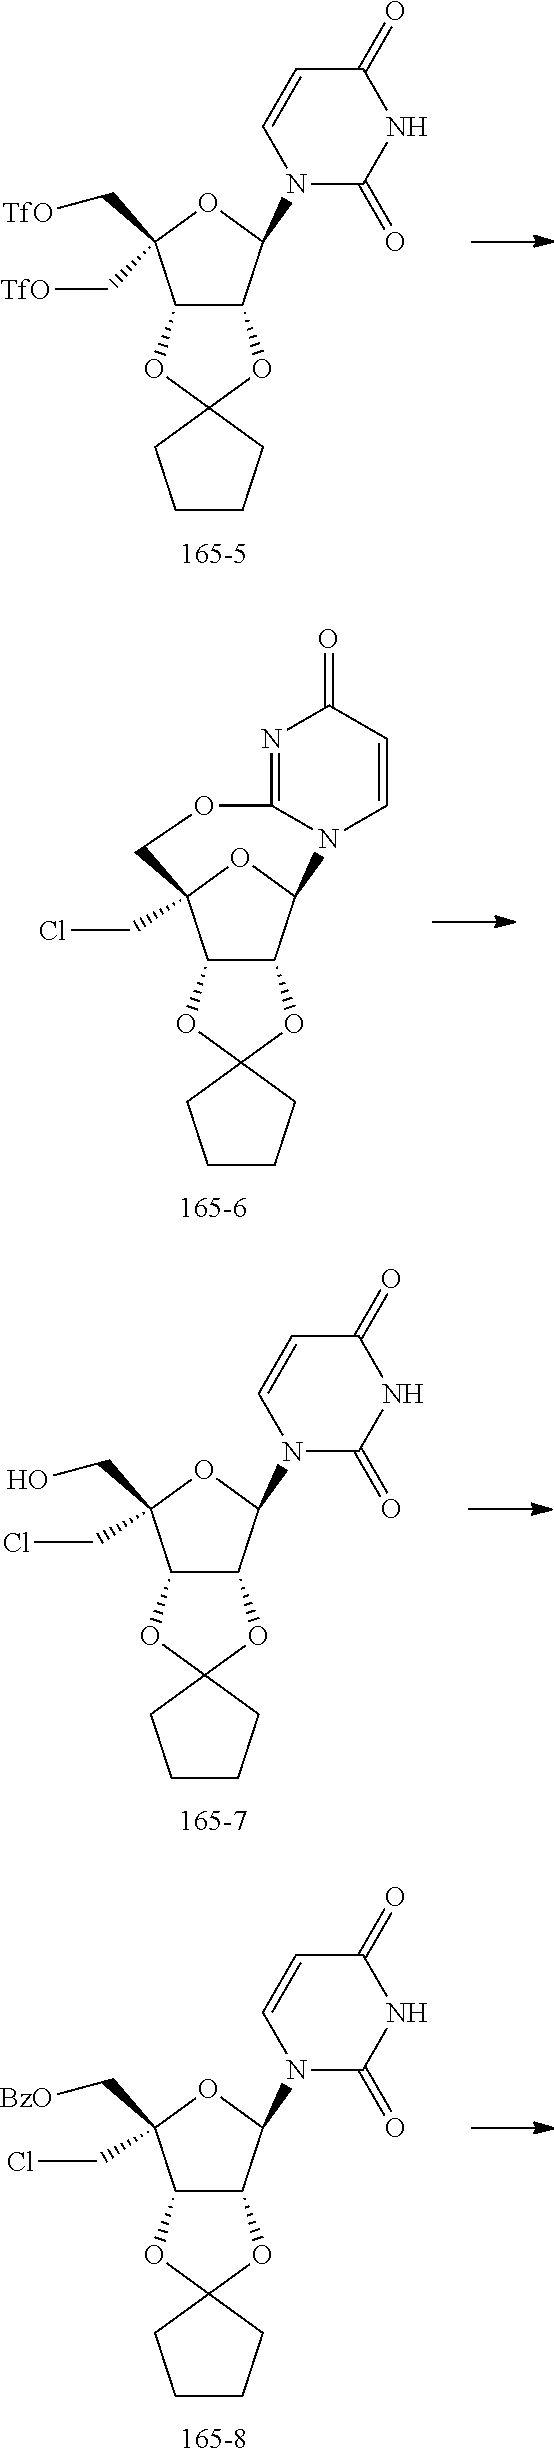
C12C(C(N3C(=O)NC(=O)C=C3)OC1(C[TfO])C[TfO])OC1(O2)CCCC1.C12C(C3OC1(CCl)COC1=NC(=O)C=CN31)OC1(O2)CCCC1.C12C(C(N3C(=O)NC(=O)C=C3)OC1(CO)CCl)OC1(O2)CCCC1.C12C(C(N3C(=O)NC(=O)C=C3)OC1(C[BzO])CCl)OC1(O2)CCCC1
